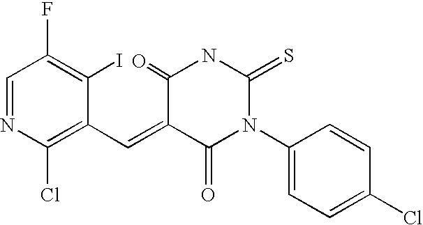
C1=NC(Cl)=C(C=C2C(=O)N(C3=CC=C(Cl)C=C3)C(=S)NC2=O)C(I)=C1F
